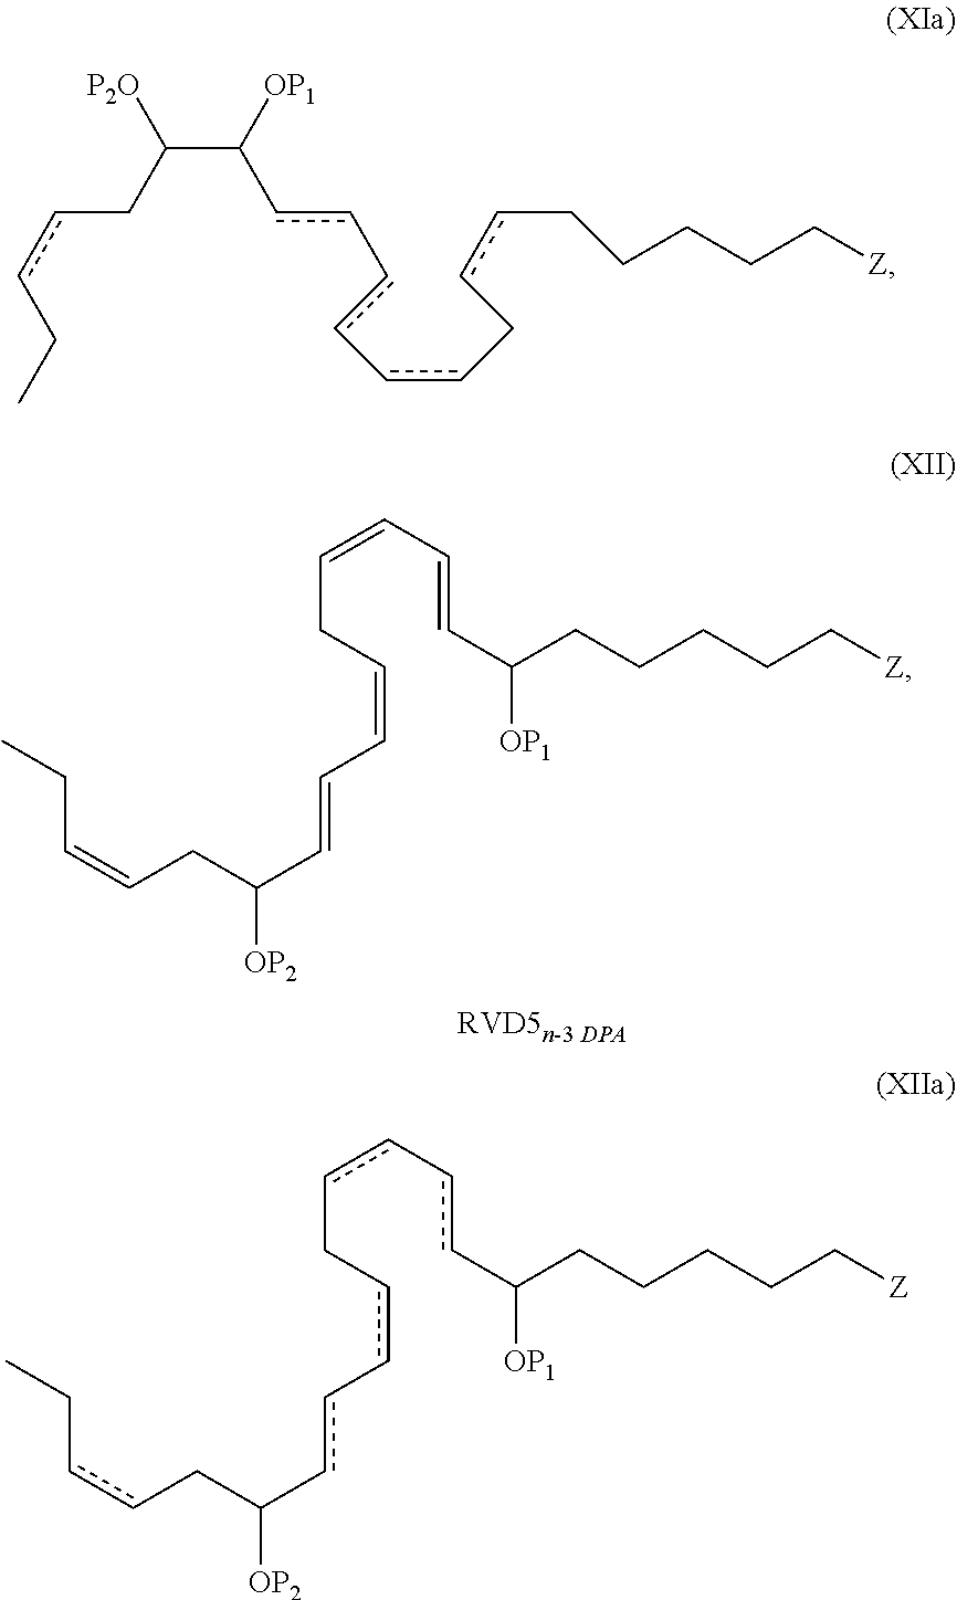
CCC=CCC(C=CC=CCC=CC=CC(CCCCC[Z])[OP1])[OP2].CCccCC(cc-ccCcc-ccC(CCCCC[Z])[OP1])[OP2].C(C([OP1])cc-cc-ccCccCCCCC[Z])(CccCC)[P2O]
